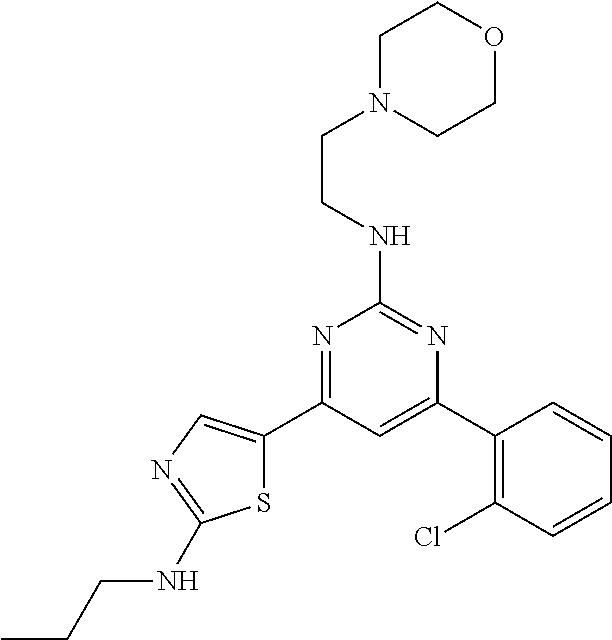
N1=C(C2=CN=C(NCCC)S2)C=C(C2=C(Cl)C=CC=C2)N=C1NCCN1CCOCC1
